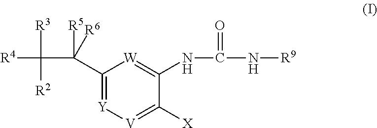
C1(C(C([R3])([R4])[R2])([R6])[R5])=[Y][V]=C([X])C(NC(N[R9])=O)=[W]1
